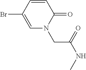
C1=CC(Br)=CN(CC(NC)=O)C1=O
